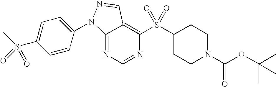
C12=NC=NC(S(C3CCN(C(OC(C)(C)C)=O)CC3)(=O)=O)=C1C=NN2C1=CC=C(S(C)(=O)=O)C=C1
